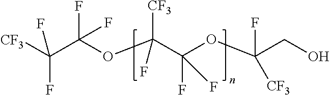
C(C(OC(C(OC(CO)(F)[CF3])(F)F)([CF3])F)(F)F)([CF3])(F)F
